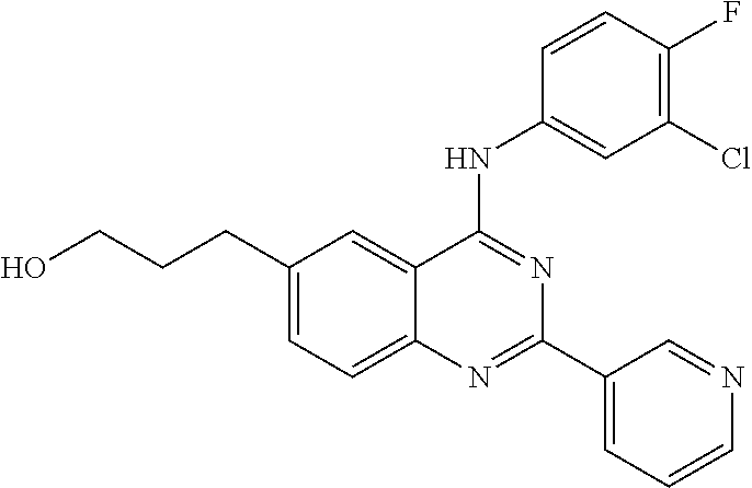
C1(CCCO)=CC=C2C(=C1)C(NC1=CC(Cl)=C(F)C=C1)=NC(C1=CC=CN=C1)=N2
